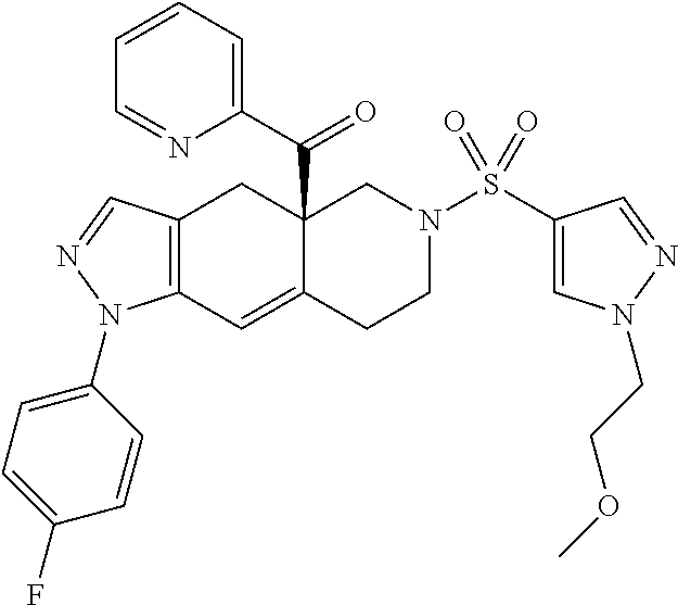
C12(C(C3=CC=CC=N3)=O)C(=CC3=C(C1)C=NN3C1=CC=C(F)C=C1)CCN(S(C1=CN(CCOC)N=C1)(=O)=O)C2
